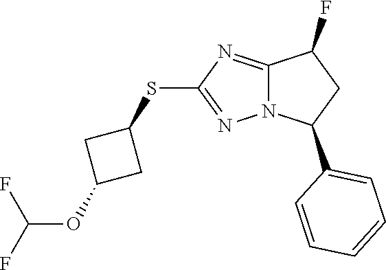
C12=NC(SC3CC(OC(F)F)C3)=NN1C(C1=CC=CC=C1)CC2F
